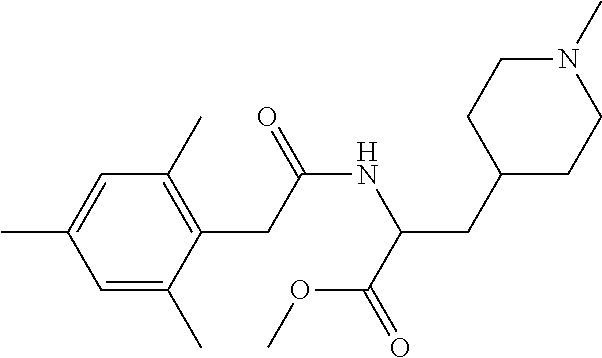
C1=C(C)C=C(C)C(CC(NC(CC2CCN(C)CC2)C(=O)OC)=O)=C1C
